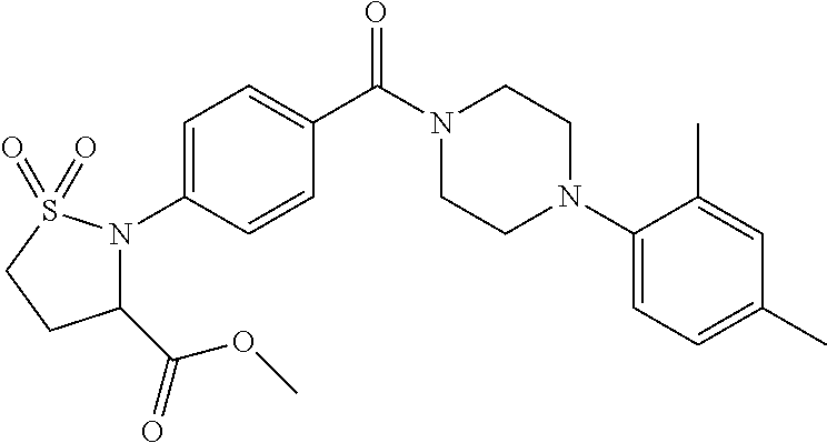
C1(C(=O)OC)N(C2=CC=C(C(N3CCN(C4=CC=C(C)C=C4C)CC3)=O)C=C2)S(=O)(=O)CC1
